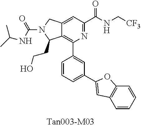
C12=CC(C(NC[CF3])=O)=NC(C3=CC(C4=CC5=C(C=CC=C5)O4)=CC=C3)=C1C(CCO)N(C(NC(C)C)=O)C2
